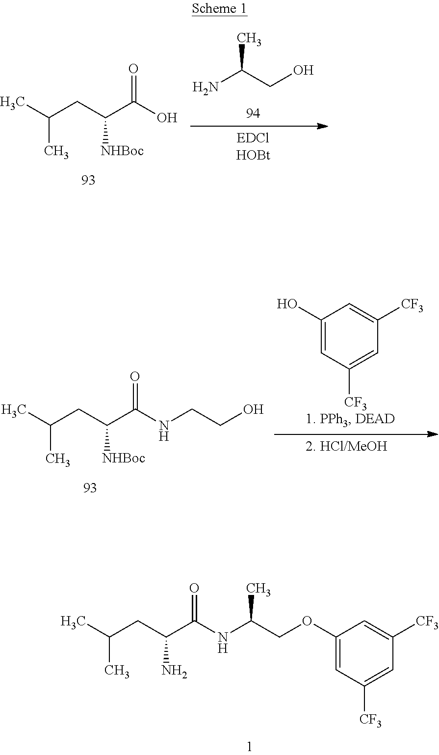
CC(CC(C(O)=O)[NHBoc])C.NC(CO)C.CC(CC(C(NCCO)=O)[NHBoc])C.C1=C(O)C=C([CF3])C=C1[CF3].CC(CC(C(NC(COC1=CC([CF3])=CC([CF3])=C1)C)=O)N)C
